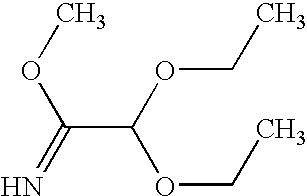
C(C(OCC)OCC)(OC)=N
